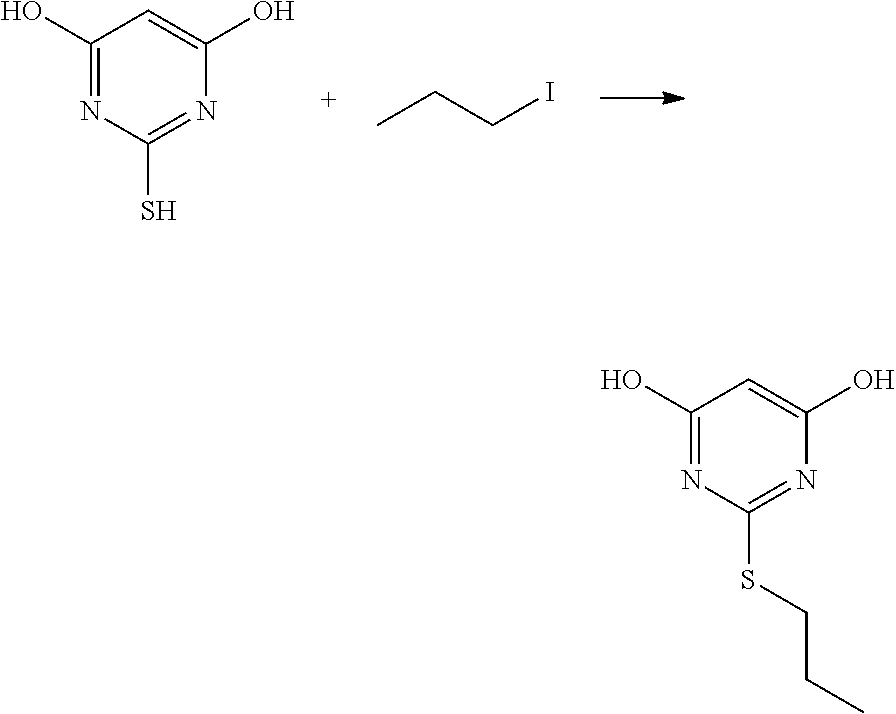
C1(O)=NC(S)=NC(O)=C1.CCCI.C1(O)=NC(SCCC)=NC(O)=C1
